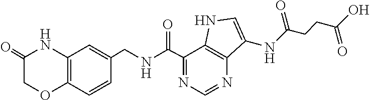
C12=C(C=CC(CNC(C3=NC=NC4=C3NC=C4NC(CCC(O)=O)=O)=O)=C1)OCC(=O)N2
